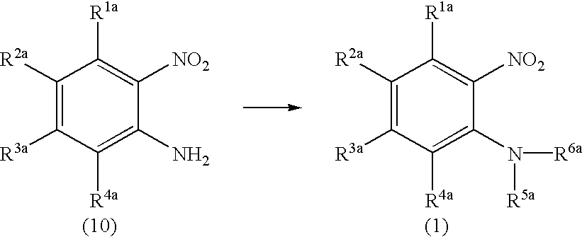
C1([R2a])=C([R3a])C([R4a])=C(N([R6a])[R5a])C([NO2])=C1[R1a].C1([R2a])=C([R3a])C([R4a])=C(N)C([NO2])=C1[R1a]
